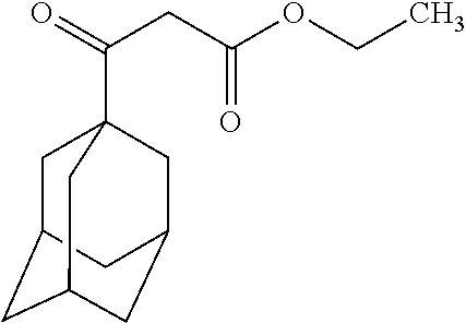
C1C2CC3CC(CC1(C(=O)CC(OCC)=O)C3)C2
